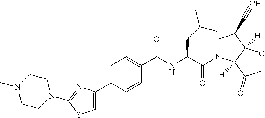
C1=C(C2=CC=C(C(NC(C(N3CC(C#C)C4([H])C3([H])C(=O)CO4)=O)CC(C)C)=O)C=C2)N=C(N2CCN(C)CC2)S1
